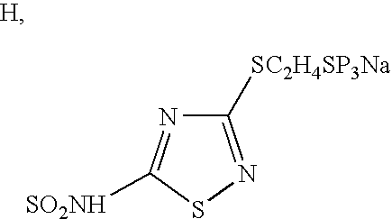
C1([SC2H4SP3Na])=NSC([SO2NH])=N1
